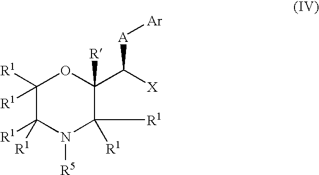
C1([R1])([R1])C([R1])([R1])N([R5])C([R1])([R1])C(C([X])[A][Ar])([R])O1
